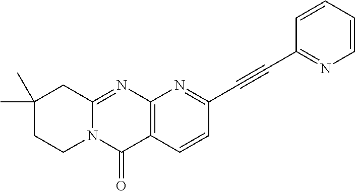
C12=C(C=CC(C#CC3=NC=CC=C3)=N1)C(=O)N1C(=N2)CC(C)(C)CC1
